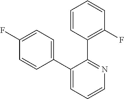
C1(F)=CC=C(C2=CC=CN=C2C2=C(F)C=CC=C2)C=C1
